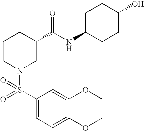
C1(OC)=CC(S(=O)(N2CC(C(NC3CCC(O)CC3)=O)CCC2)=O)=CC=C1OC
